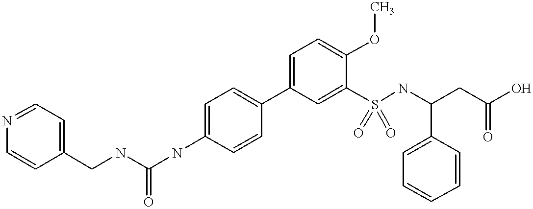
C1=CC(C2=CC=C(OC)C(S(NC(CC(O)=O)C3=CC=CC=C3)(=O)=O)=C2)=CC=C1NC(NCC1=CC=NC=C1)=O
